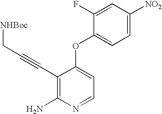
C1=C([NO2])C=C(F)C(OC2=CC=NC(N)=C2C#CC[NHBoc])=C1
